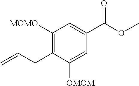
C1([MOMO])=C(CC=C)C([OMOM])=CC(C(OC)=O)=C1
